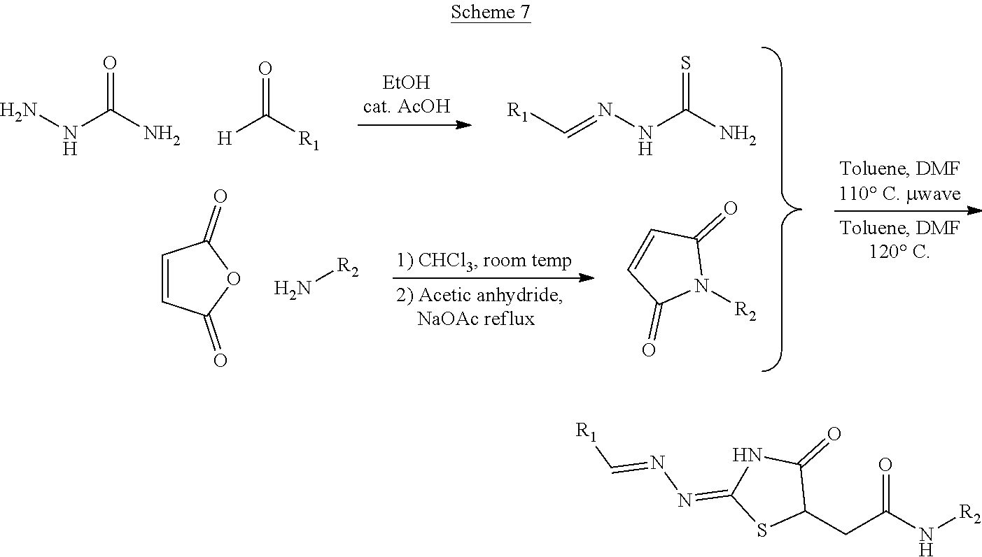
NNC(N)=O.[H]C([R1])=O.C(=NNC(N)=S)[R1].C1=CC(=O)OC1=O.N[R2].N1([R2])C(=O)C=CC1=O.C1(CC(N[R2])=O)C(=O)NC(=NN=C[R1])S1
